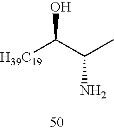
[H39C19]C(C(C)N)O
